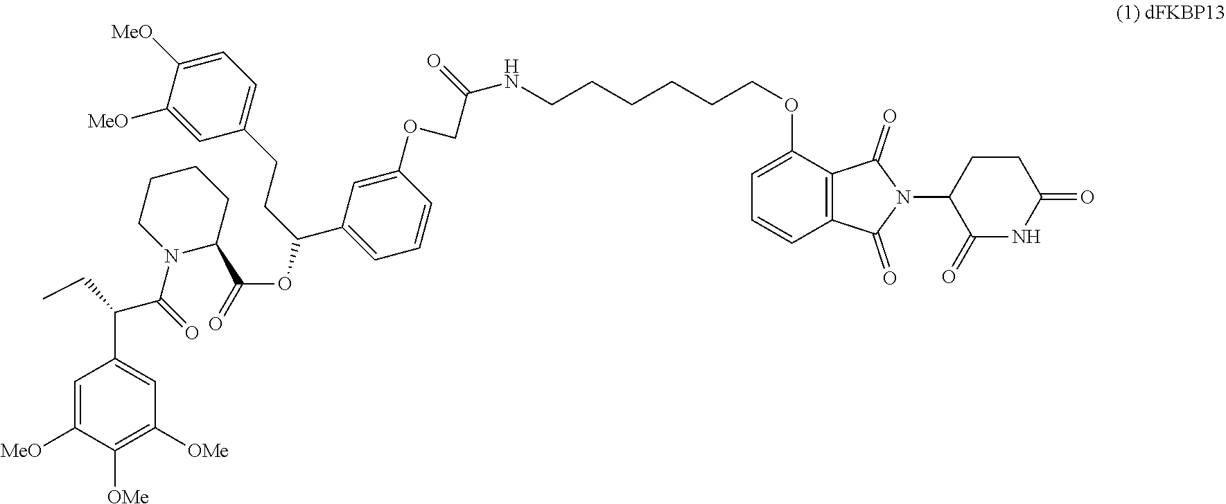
C1(OCCCCCCNC(=O)COC2=CC(C(CCC3=CC=C([MeO])C([MeO])=C3)OC(C3CCCCN3C(C(CC)C3=CC([OMe])=C([OMe])C([MeO])=C3)=O)=O)=CC=C2)=CC=CC2=C1C(=O)N(C1C(=O)NC(=O)CC1)C2=O
